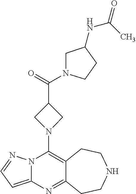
C12=C(N3CC(C(=O)N4CC(NC(C)=O)CC4)C3)N3C(=CC=N3)N=C1CCNCC2
